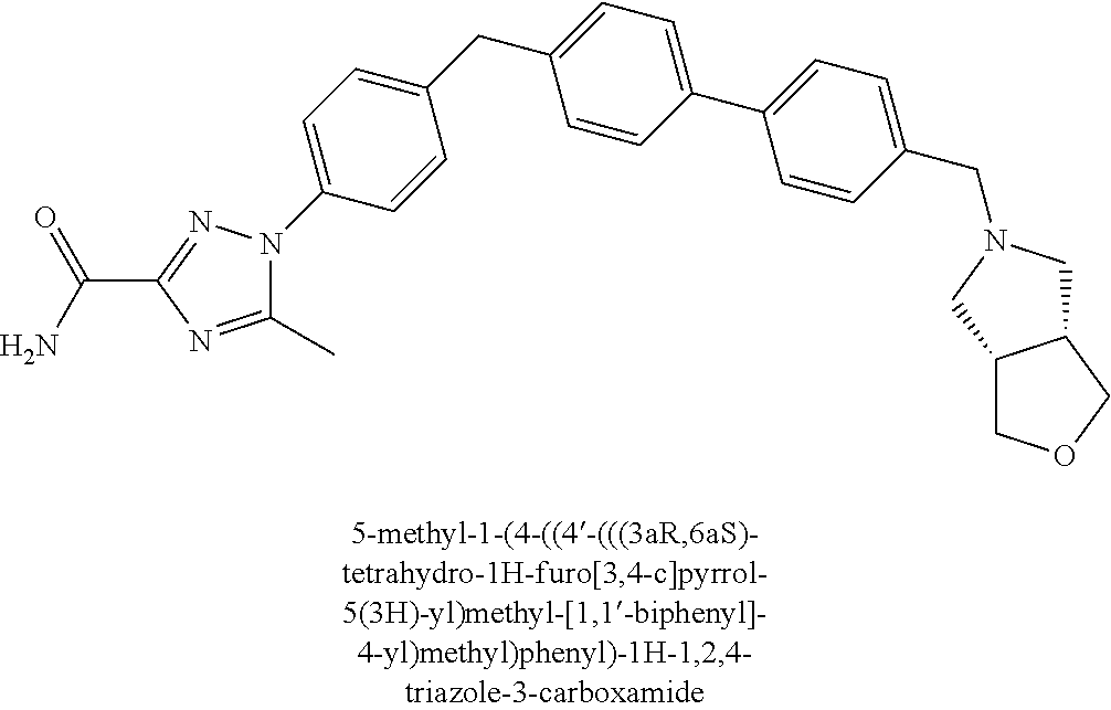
C1(CC2=CC=C(C3=CC=C(CN4CC5C(COC5)C4)C=C3)C=C2)=CC=C(N2C(C)=NC(C(N)=O)=N2)C=C1
